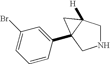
N1CC2([H])C(C3=CC(Br)=CC=C3)(C1)C2
